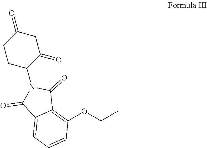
C12=CC=CC(OCC)=C1C(=O)N(C1CCC(=O)CC1=O)C2=O
